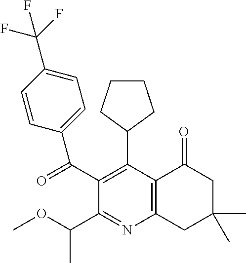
C12=C(C(C3CCCC3)=C(C(C3=CC=C(C(F)(F)F)C=C3)=O)C(C(OC)C)=N1)C(=O)CC(C)(C)C2
